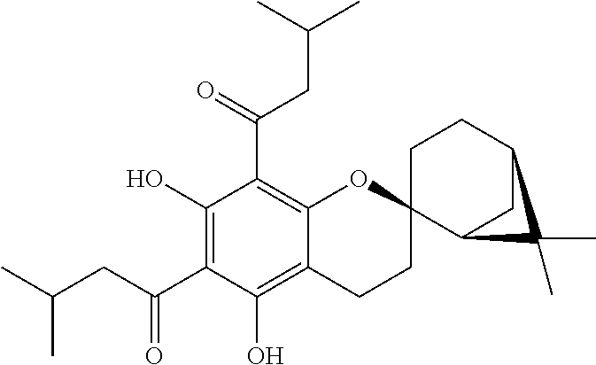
C12=C(C(=O)CC(C)C)C(O)=C(C(=O)CC(C)C)C(O)=C1CCC1(O2)C2CC(CC1)C2(C)C
